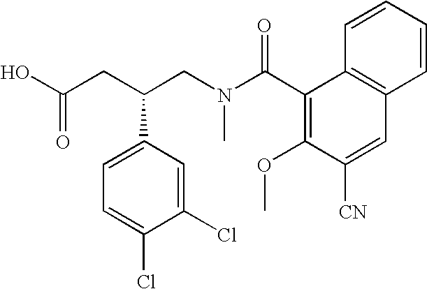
OC(CC(CN(C(C1=C(OC)C([CN])=CC2=C1C=CC=C2)=O)C)C1=CC=C(Cl)C(Cl)=C1)=O
